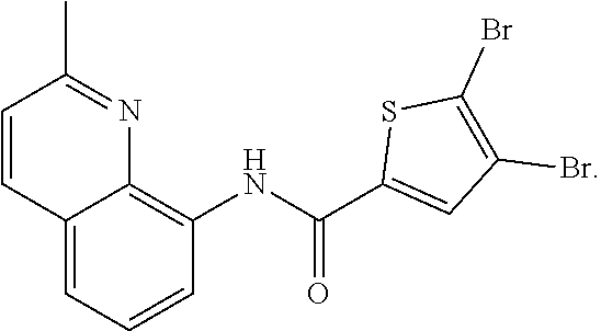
C12=CC=CC(NC(C3=CC(Br)=C(Br)S3)=O)=C1N=C(C)C=C2
